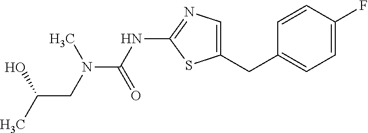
C1=CC(F)=CC=C1CC1=CN=C(NC(=O)N(C)CC(C)O)S1
